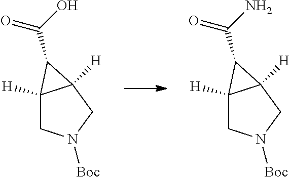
C12([H])CN([Boc])CC1([H])C2C(=O)O.C12([H])CN([Boc])CC1([H])C2C(=O)N
